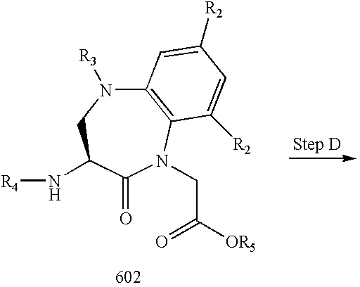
N([R4])C1CN([R3])C2=C(N(CC([OR5])=O)C1=O)C([R2])=CC([R2])=C2
